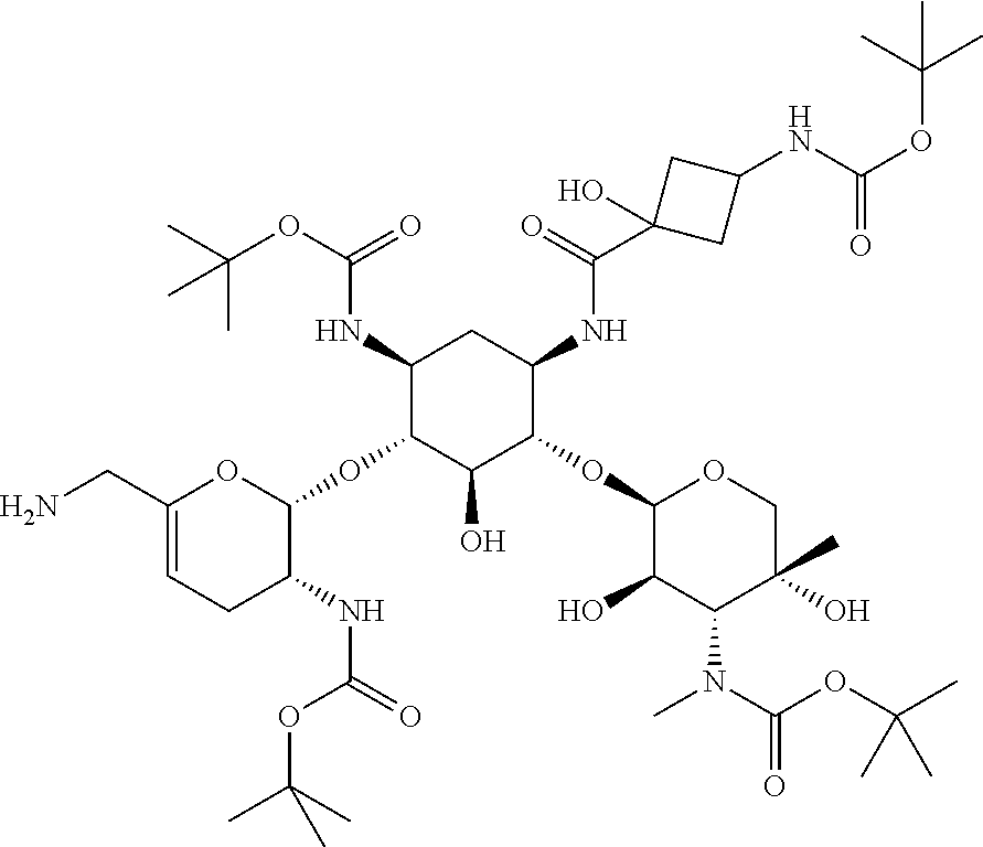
C1(CN)=CCC(NC(=O)OC(C)(C)C)C(OC2C(O)C(OC3C(O)C(N(C)C(OC(C)(C)C)=O)C(O)(C)CO3)C(NC(C3(O)CC(NC(OC(C)(C)C)=O)C3)=O)CC2NC(OC(C)(C)C)=O)O1
